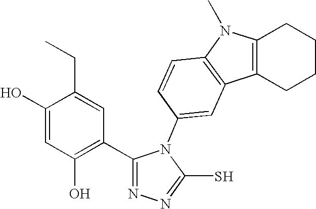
C1(O)=CC(O)=C(C2=NN=C(S)N2C2=CC3=C(C=C2)N(C)C2=C3CCCC2)C=C1CC
